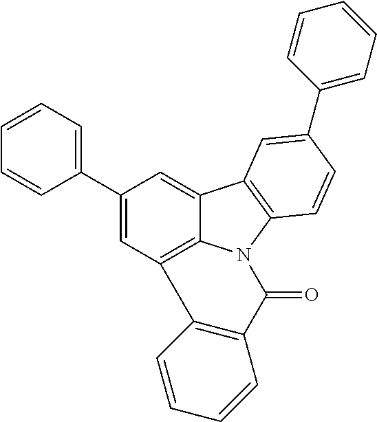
C1(C2=CC3=C4C(=C2)C2=C(N4C(=O)C4=C3C=CC=C4)C=CC(C3=CC=CC=C3)=C2)=CC=CC=C1
